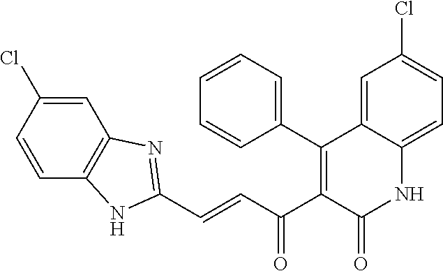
C1(C2=C(C(C=CC3=NC4=C(C=CC(Cl)=C4)N3)=O)C(=O)NC3=CC=C(Cl)C=C23)=CC=CC=C1
